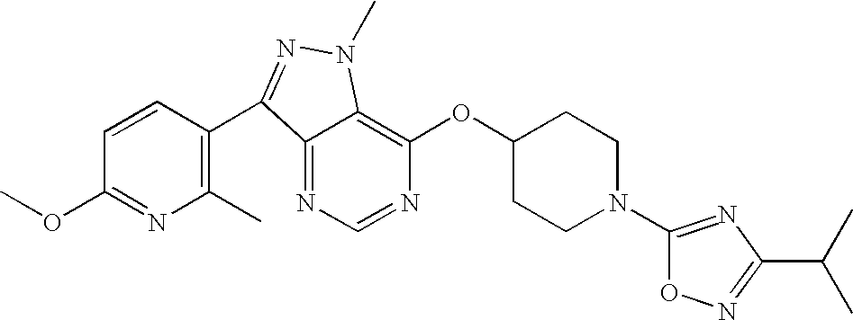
N1=CN=C2C(=C1OC1CCN(C3=NC(C(C)C)=NO3)CC1)N(C)N=C2C1=C(C)N=C(OC)C=C1
